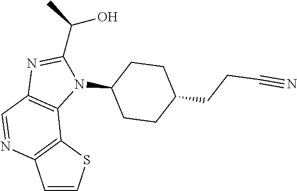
C1=CSC2=C1N=CC1=C2N(C2CCC(CCC#N)CC2)C(C(C)O)=N1
